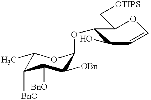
C1(OC2C([OBn])C([BnO])C([BnO])C(C)O2)C(C[OTIPS])OC=CC1O
